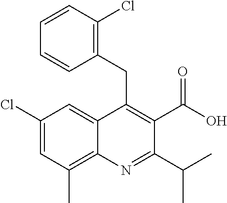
C1(Cl)=CC(C)=C2C(=C1)C(CC1=C(Cl)C=CC=C1)=C(C(O)=O)C(C(C)C)=N2
